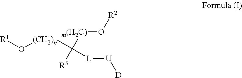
[(CH2)n](C([m(H2C)]O[R2])([R3])[L][U][D])O[R1]
